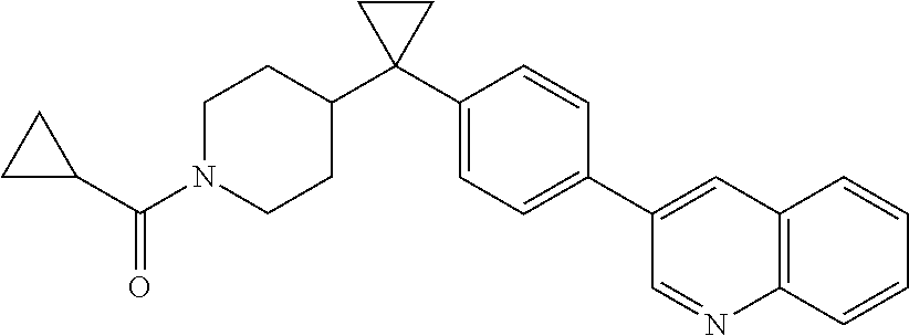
C1(C2(C3CCN(C(=O)C4CC4)CC3)CC2)=CC=C(C2=CC3=C(C=CC=C3)N=C2)C=C1
